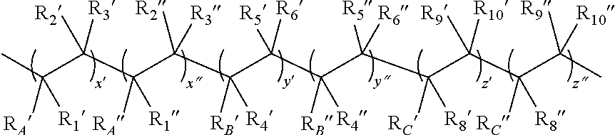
CC(C(C(C([R2])([R3])C(C(C(C([R5])([R6])C(C(C(C([R9])([R10])C)([RC])[R8])([R10])[R9])([RC])[R8])([RB])[R4])([R6])[R5])([RB])[R4])([RA])[R1])([R3])[R2])([RA])[R1]
